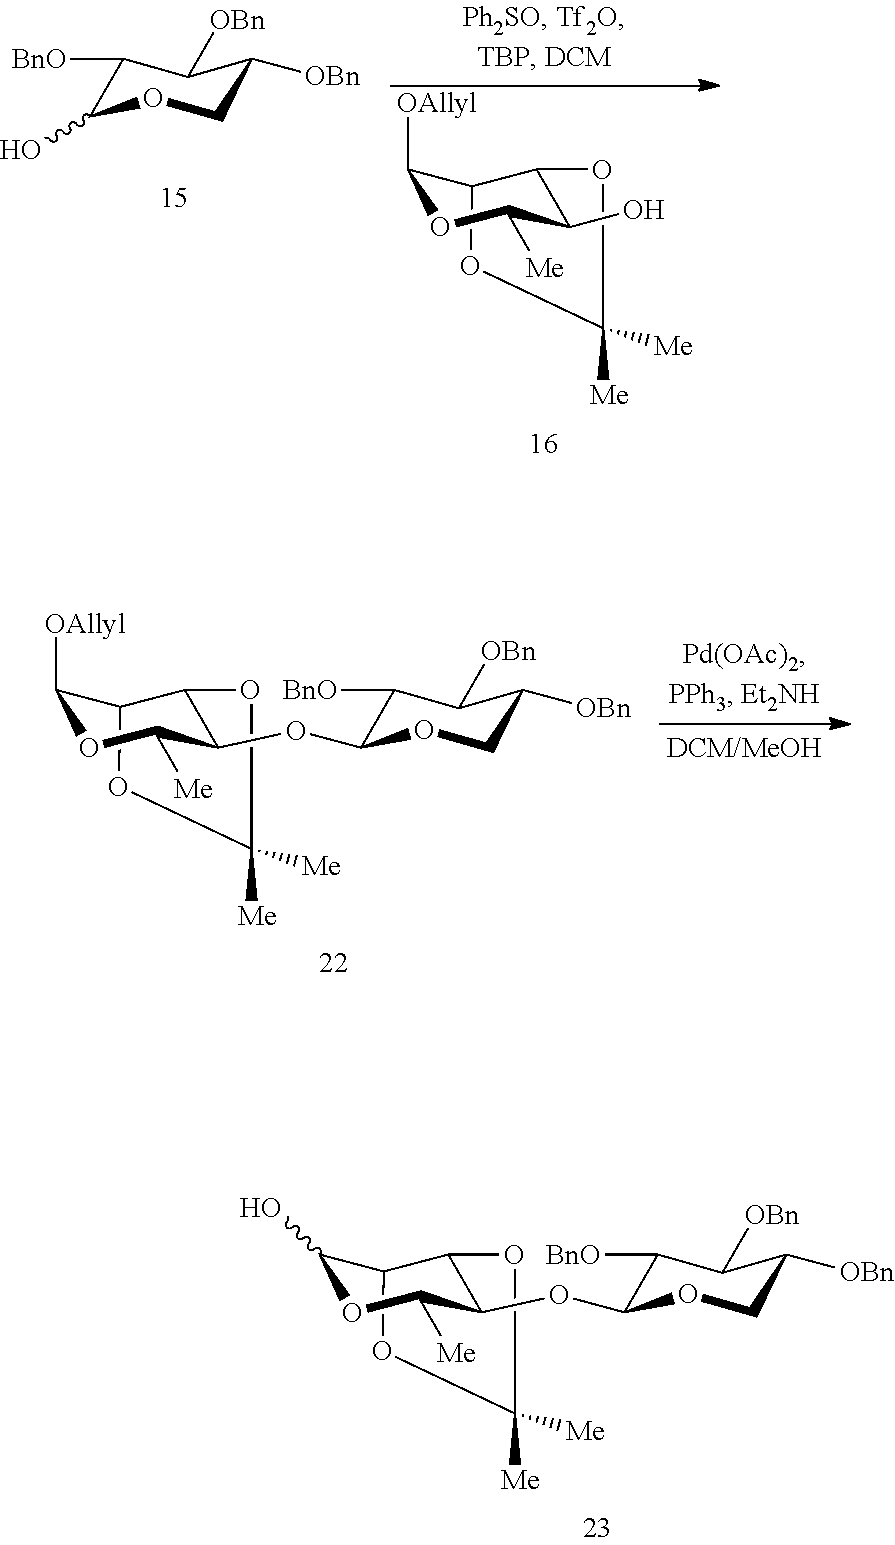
C1([BnO])C(O)OCC([OBn])C1[OBn].C12C([OAllyl])OC([Me])C(O)C1OC([Me])([Me])O2.C12C(O)OC([Me])C(OC3C([BnO])C([OBn])C([OBn])CO3)C1OC([Me])([Me])O2.C12C([OAllyl])OC([Me])C(OC3C([BnO])C([OBn])C([OBn])CO3)C1OC([Me])([Me])O2
